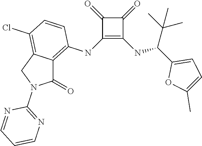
C1(NC2=C3C(=C(Cl)C=C2)CN(C2=NC=CC=N2)C3=O)=C(NC(C2=CC=C(C)O2)C(C)(C)C)C(=O)C1=O
